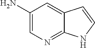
C1(N)=CN=C2C(=C1)C=CN2
